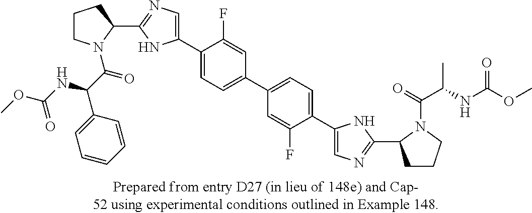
C1CN(C(C(C2=CC=CC=C2)NC(OC)=O)=O)C(C2=NC=C(C3=CC=C(C4=CC=C(C5=CN=C(C6CCCN6C(=O)C(NC(OC)=O)C)N5)C(F)=C4)C=C3F)N2)C1
